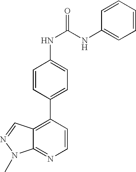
C1=CC(C2=C3C(=NC=C2)N(C)N=C3)=CC=C1NC(NC1=CC=CC=C1)=O
